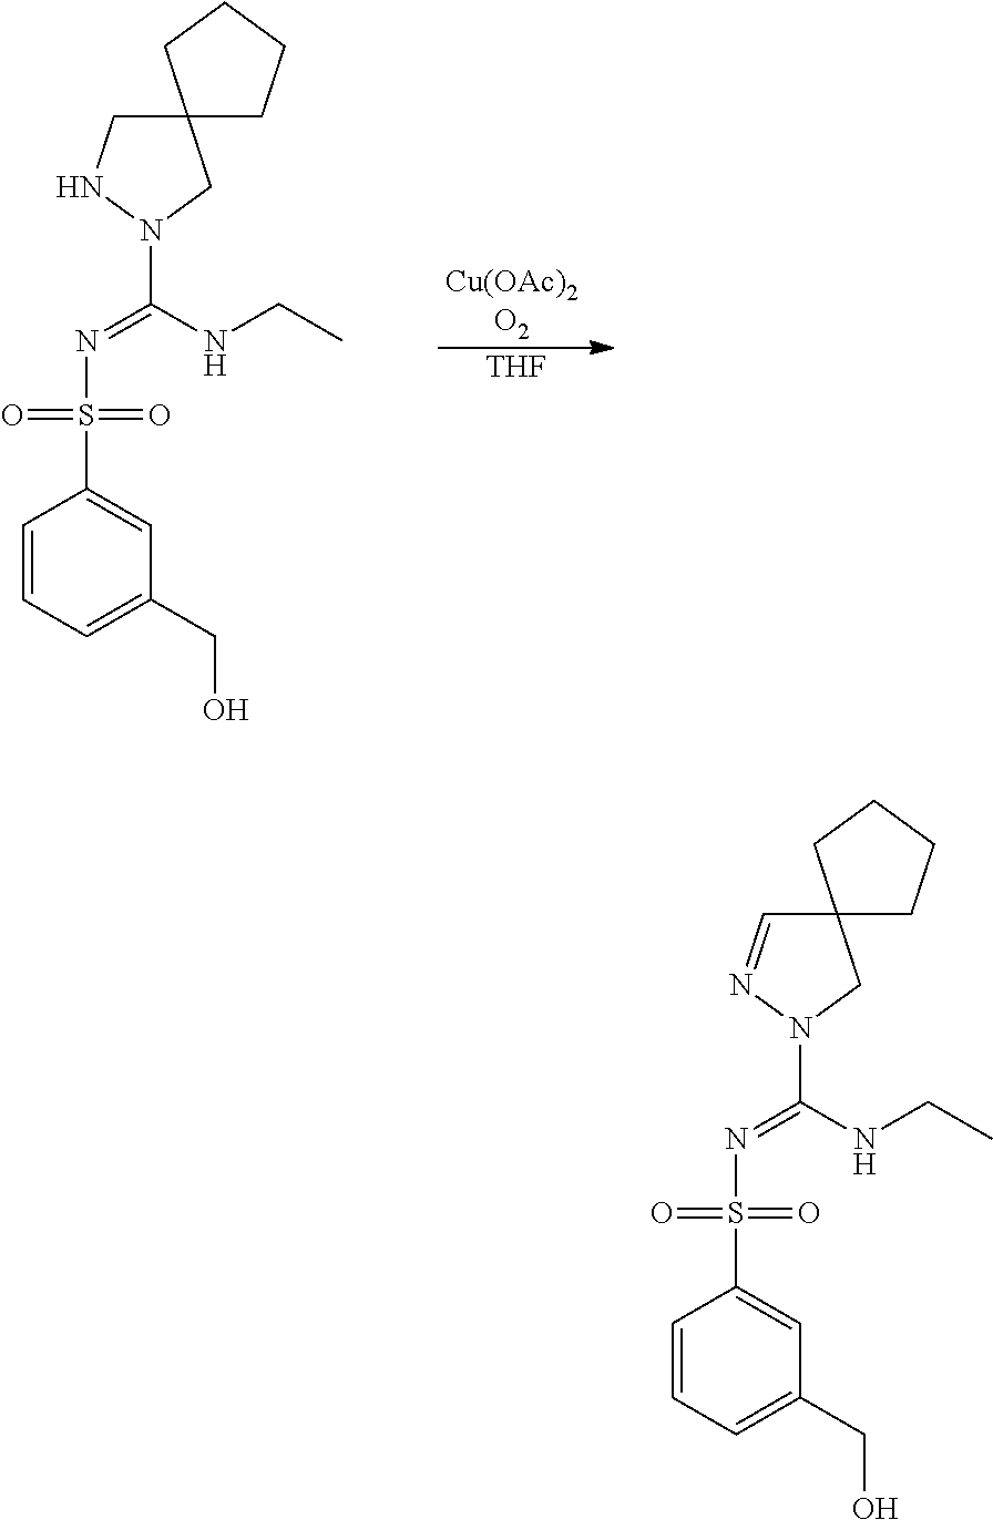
C12(CNN(C(NCC)=NS(C3=CC(CO)=CC=C3)(=O)=O)C1)CCCC2.[THF].C12(C=NN(C(NCC)=NS(C3=CC(CO)=CC=C3)(=O)=O)C1)CCCC2
